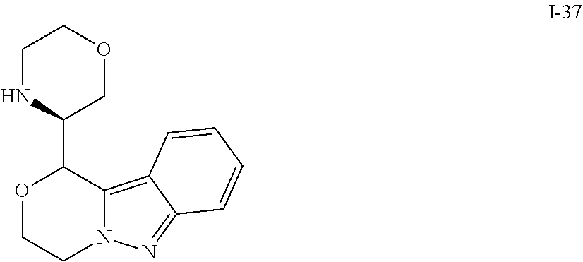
C12=C3C(=NN1CCOC2C1COCCN1)C=CC=C3
